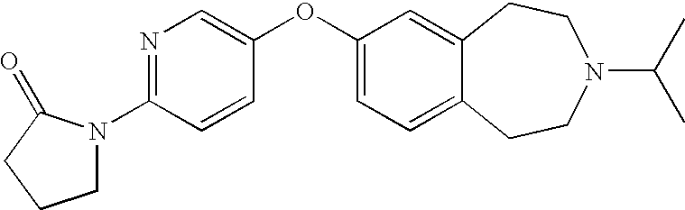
C1=C(OC2=CN=C(N3CCCC3=O)C=C2)C=C2C(=C1)CCN(C(C)C)CC2
